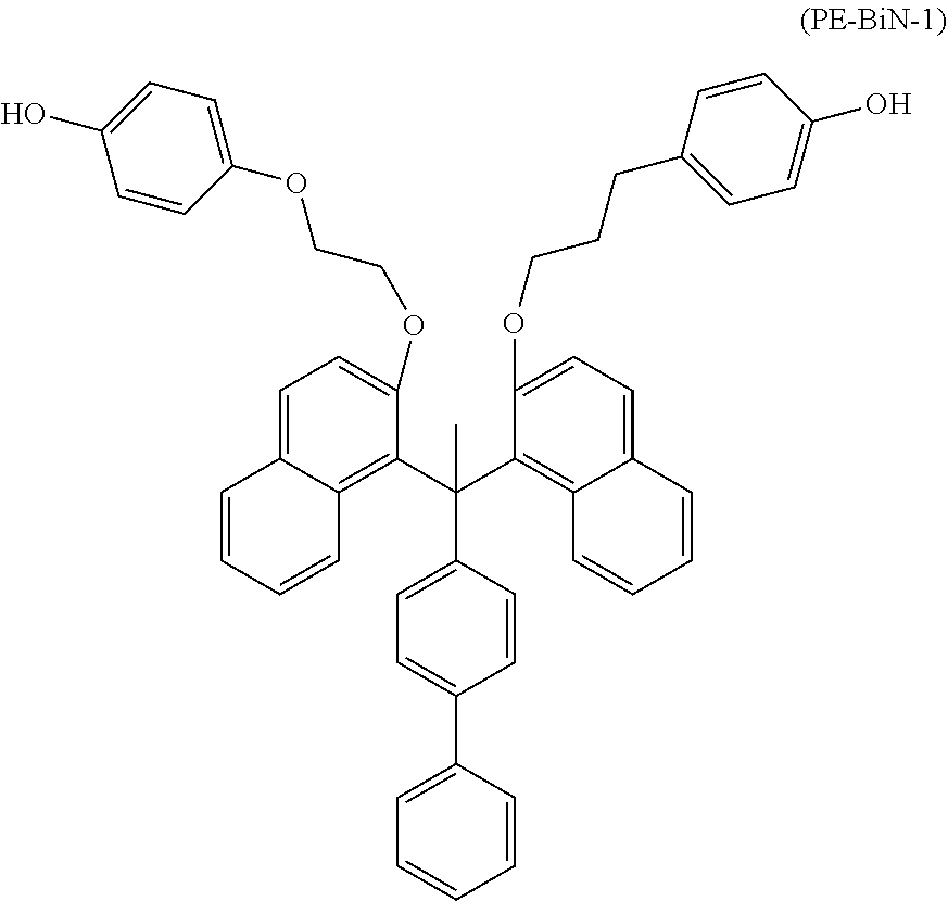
C1(OCCOC2=CC=C(O)C=C2)=CC=C2C(=C1C(C1=C3C(=CC=C1OCCCC1=CC=C(O)C=C1)C=CC=C3)(C1=CC=C(C3=CC=CC=C3)C=C1)C)C=CC=C2
